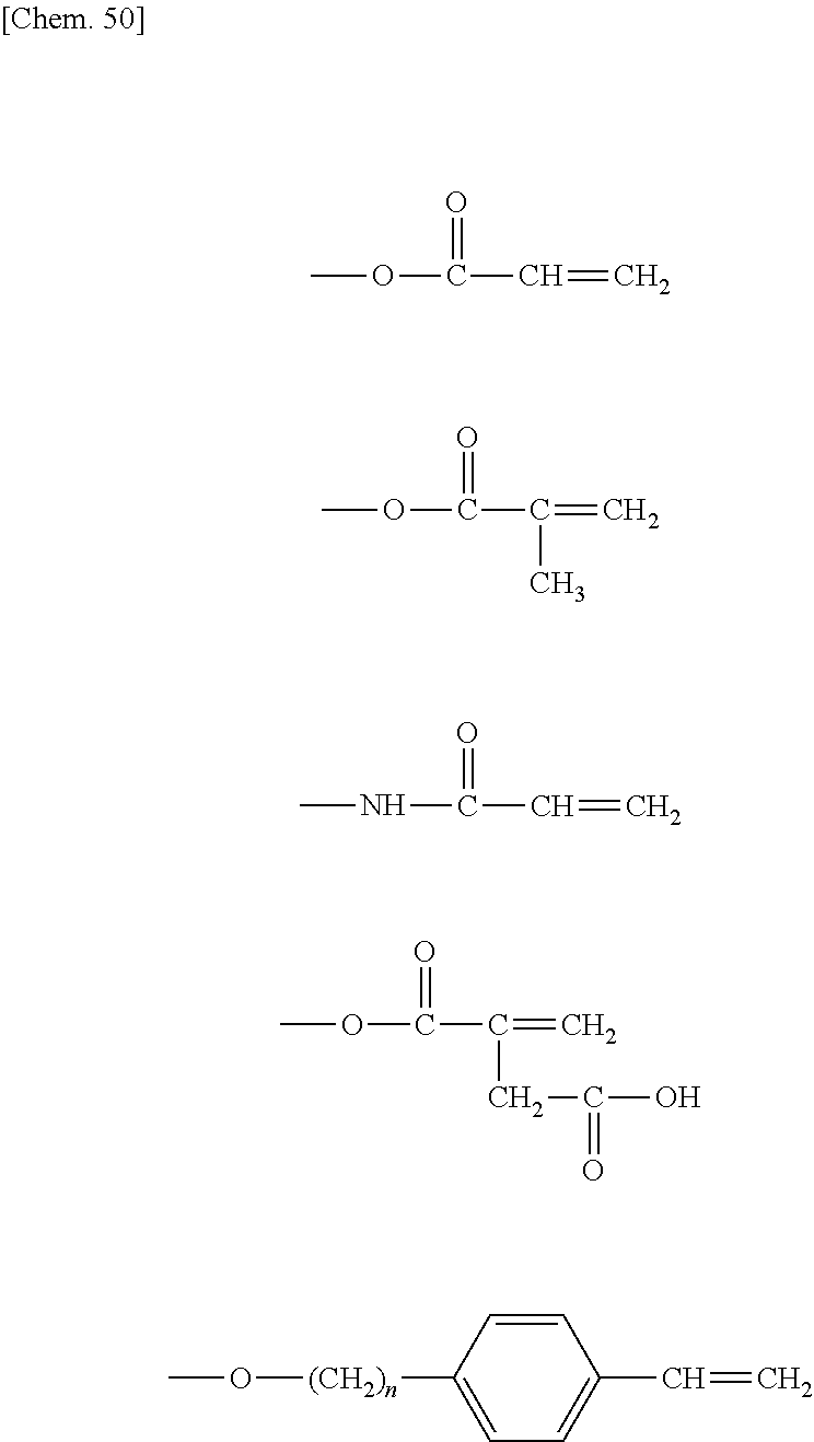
COC(C=C)=O.COC(C(=C)C)=O.N(C(C=C)=O)C.COC(C(=C)CC(O)=O)=O.CO[(CH2)n]C1=CC=C(C=C)C=C1
